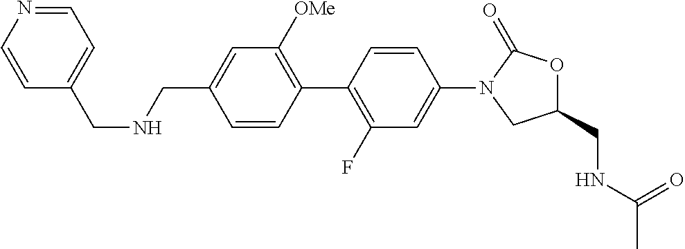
C1([OMe])=C(C2=C(F)C=C(N3CC(CNC(C)=O)OC3=O)C=C2)C=CC(CNCC2=CC=NC=C2)=C1
